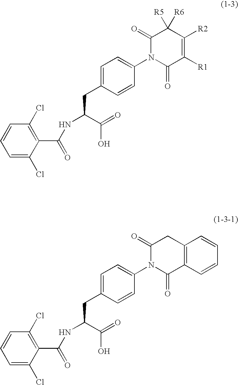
C1=C(Cl)C(C(NC(CC2=CC=C(N3C(=O)C([R1])=C([R2])C([R5])([R6])C3=O)C=C2)C(=O)O)=O)=C(Cl)C=C1.C1=C(Cl)C(C(NC(CC2=CC=C(N3C(=O)C4=C(CC3=O)C=CC=C4)C=C2)C(=O)O)=O)=C(Cl)C=C1
